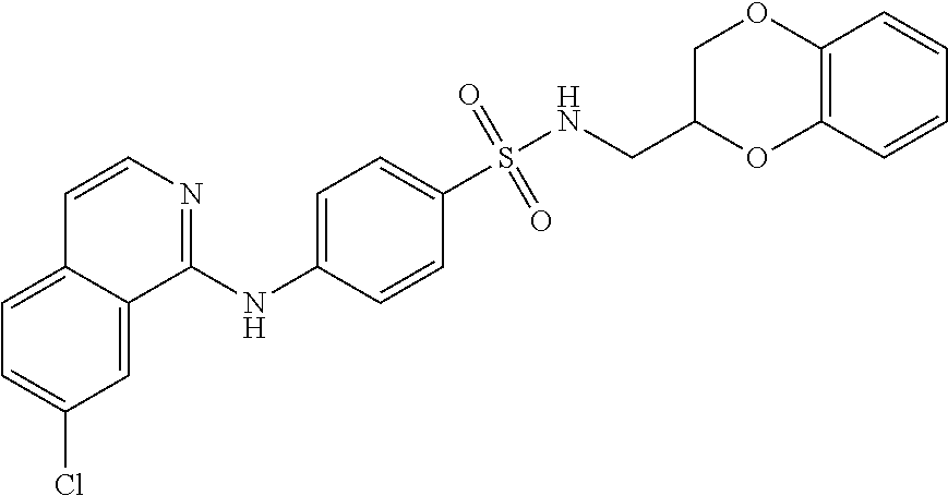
C1=C2C(=CC(Cl)=C1)C(NC1=CC=C(S(NCC3OC4=C(OC3)C=CC=C4)(=O)=O)C=C1)=NC=C2
